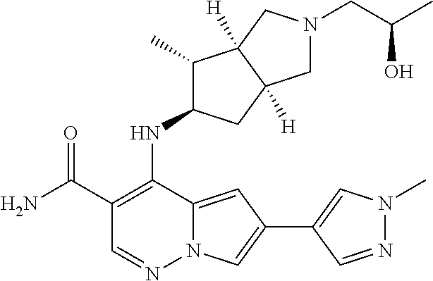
C1(C)C(NC2=C(C(N)=O)C=NN3C2=CC(C2=CN(C)N=C2)=C3)CC2([H])C1([H])CN(CC(C)O)C2
